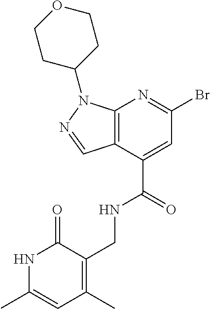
C12=C(C(C(=O)NCC3=C(C)C=C(C)NC3=O)=CC(Br)=N1)C=NN2C1CCOCC1
